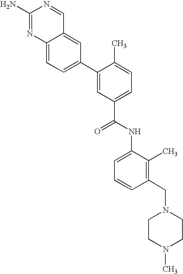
C12=CC(C3=CC(C(NC4=CC=CC(CN5CCN(C)CC5)=C4C)=O)=CC=C3C)=CC=C1N=C(N)N=C2
